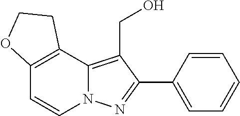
C12=C(C=CN3C1=C(CO)C(C1=CC=CC=C1)=N3)OCC2
